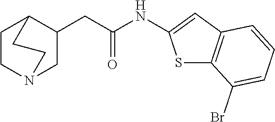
C1CN2CC(CC(NC3=CC4=C(S3)C(Br)=CC=C4)=O)C1CC2
